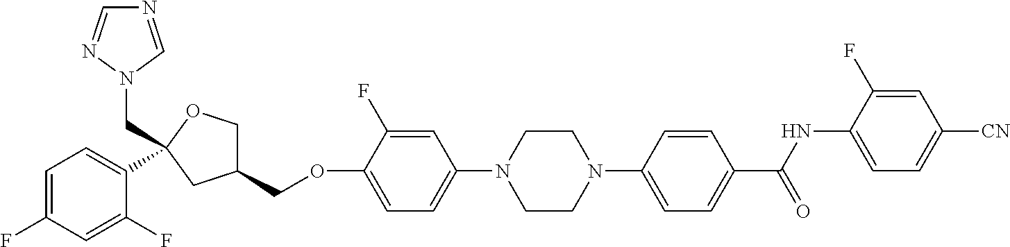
C1=C(F)C=C(F)C(C2(CN3N=CN=C3)OCC(COC3=CC=C(N4CCN(C5=CC=C(C(NC6=CC=C([CN])C=C6F)=O)C=C5)CC4)C=C3F)C2)=C1
